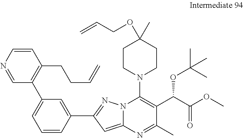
C1=CC(C2=NN3C(=C2)N=C(C)C(C(C(OC)=O)OC(C)(C)C)=C3N2CCC(OCC=C)(C)CC2)=CC(C2=C(CCC=C)C=CN=C2)=C1
